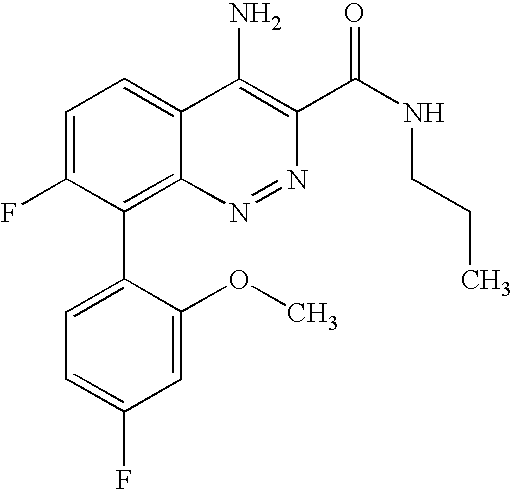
C1=C(F)C(C2=CC=C(F)C=C2OC)=C2C(=C1)C(N)=C(C(NCCC)=O)N=N2
